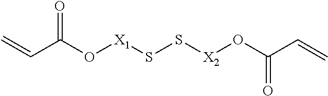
C(C(O[X1]SS[X2]OC(C=C)=O)=O)=C
